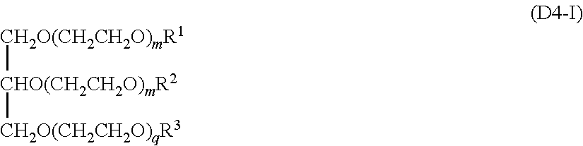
[CH2O(CH2CH2O)mR1][CHO(CH2CH2O)mR2][CH2O(CH2CH2O)qR3]
